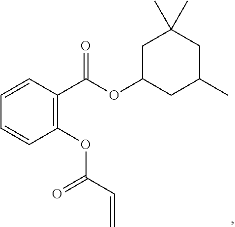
C1(OC(C=C)=O)=C(C(OC2CC(C)CC(C)(C)C2)=O)C=CC=C1
